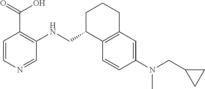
C1=CN=CC(NCC2C3=C(CCC2)C=C(N(CC2CC2)C)C=C3)=C1C(=O)O
